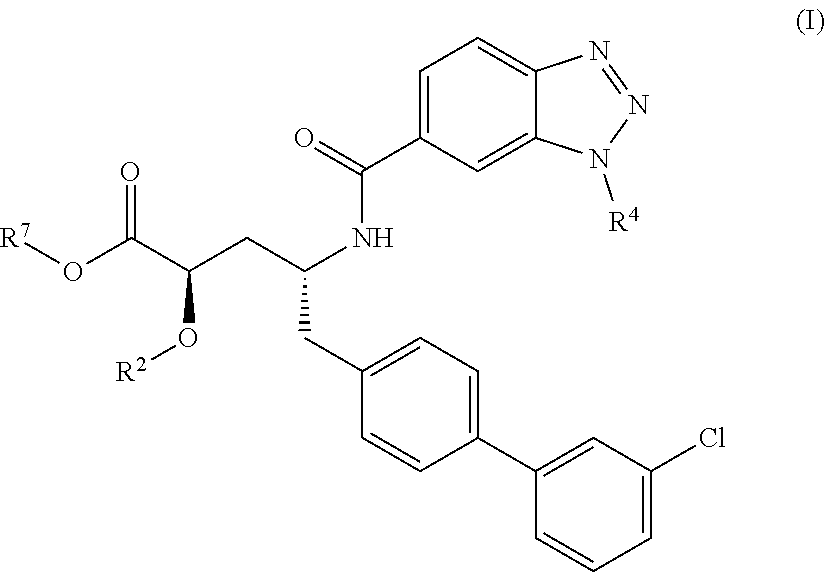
C1=C(Cl)C=C(C2=CC=C(CC(NC(=O)C3=CC=C4C(=C3)N([R4])N=N4)CC(O[R2])C(=O)O[R7])C=C2)C=C1
